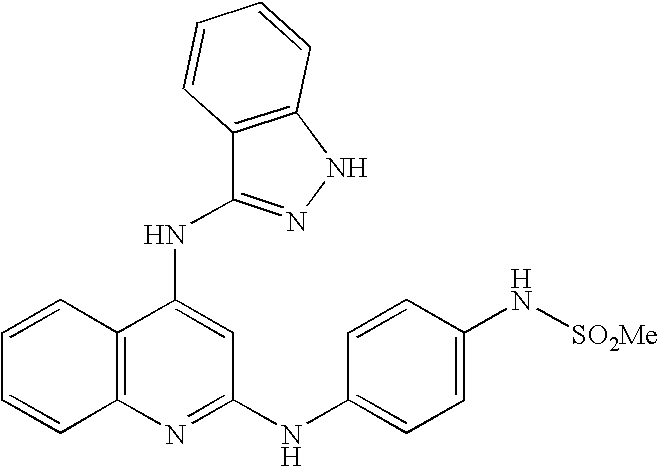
N(C1=CC(NC2=CC=C(N[SO2Me])C=C2)=NC2=C1C=CC=C2)C1=NNC2=C1C=CC=C2
